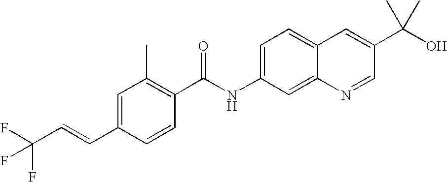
C1=C(C=CC(F)(F)F)C=CC(C(NC2=CC=C3C(=C2)N=CC(C(O)(C)C)=C3)=O)=C1C
